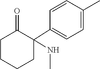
C1(C2(NC)C(=O)CCCC2)=CC=C(C)C=C1
